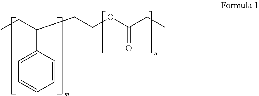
C1=CC(C(CC)CCOC(CC)=O)=CC=C1
